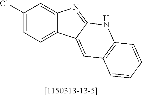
C1(Cl)=CC=C2C(=C1)N=C1C2=CC2=C(N1)C=CC=C2
